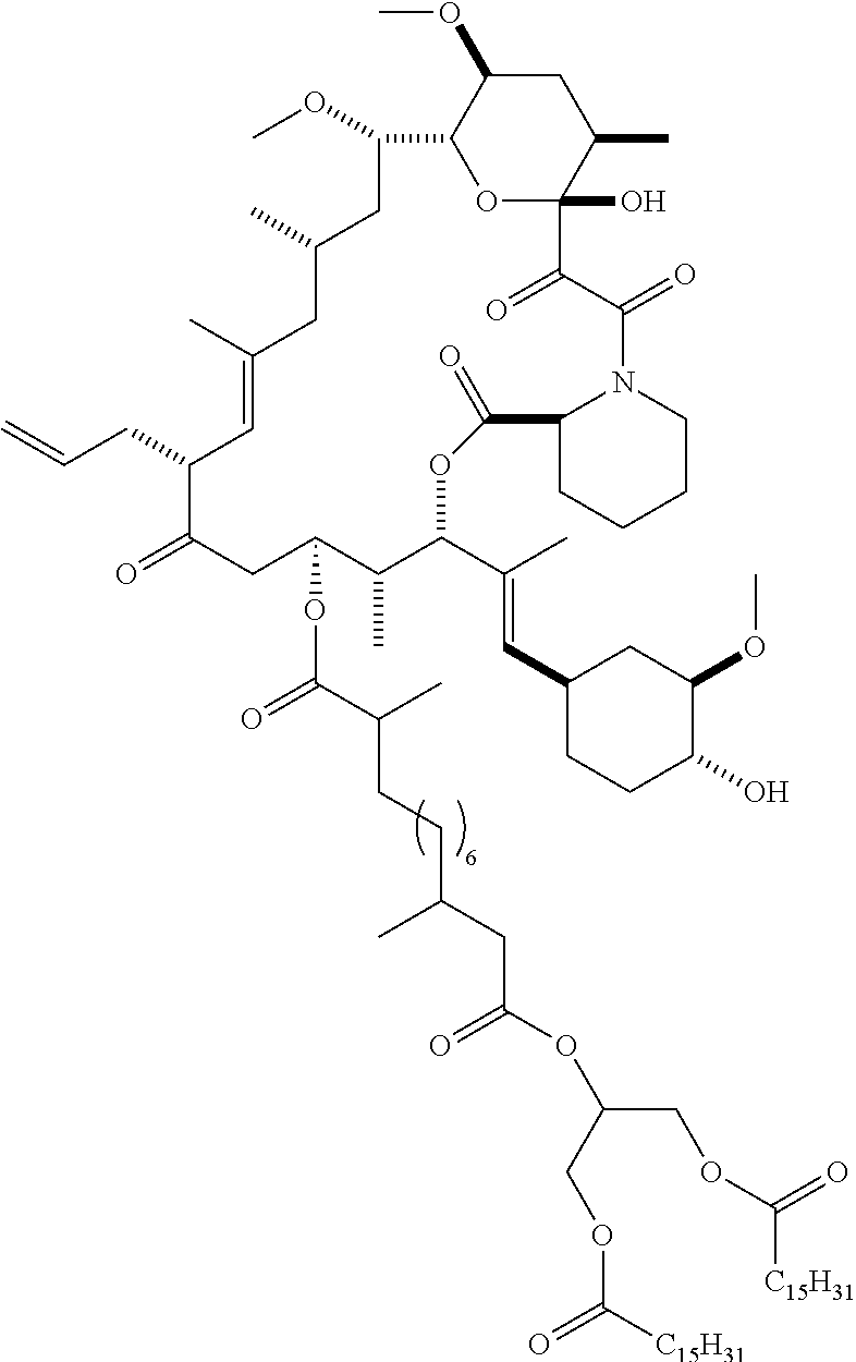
C12CCCCN1C(=O)C(=O)C1(O)C(C)CC(OC)C(O1)C(OC)CC(C)CC(C)=CC(CC=C)C(=O)CC(OC(=O)C(CCC(CC(OC(COC([C15H31])=O)COC([C15H31])=O)=O)C)C)C(C)C(C(C)=CC1CCC(O)C(OC)C1)OC2=O
